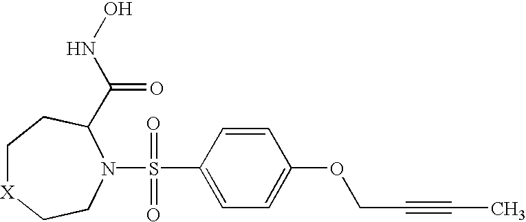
C1[X]CCN(S(C2=CC=C(OCC#CC)C=C2)(=O)=O)C(C(NO)=O)C1
